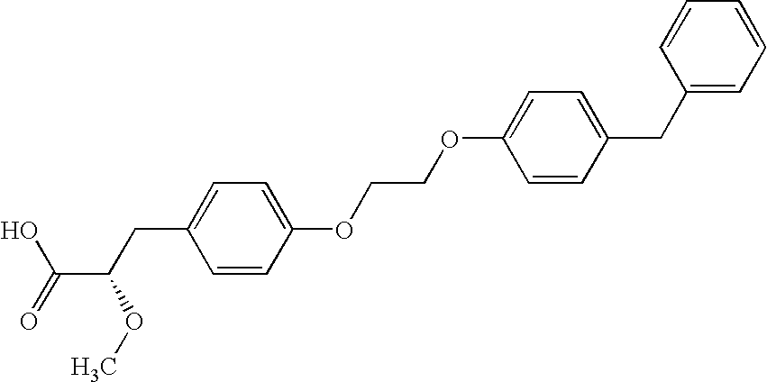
C1=CC(OCCOC2=CC=C(CC3=CC=CC=C3)C=C2)=CC=C1CC(C(=O)O)OC
